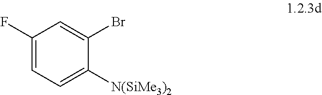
C1(F)=CC=C([N(SiMe3)2])C(Br)=C1
